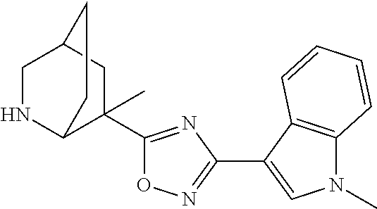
N1C2C(C3=NC(C4=CN(C)C5=C4C=CC=C5)=NO3)(C)CC(C1)CC2
